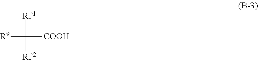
[R9]C([COOH])([Rf1])[Rf2]
